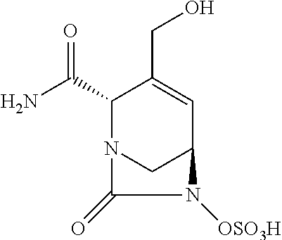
NC(C1N2CC(C=C1CO)N([OSO3H])C2=O)=O
